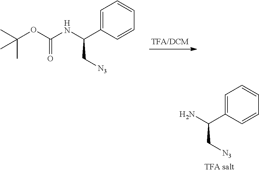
C1=CC(C(NC(OC(C)(C)C)=O)C[N3])=CC=C1.C1=CC(C(N)C[N3])=CC=C1
